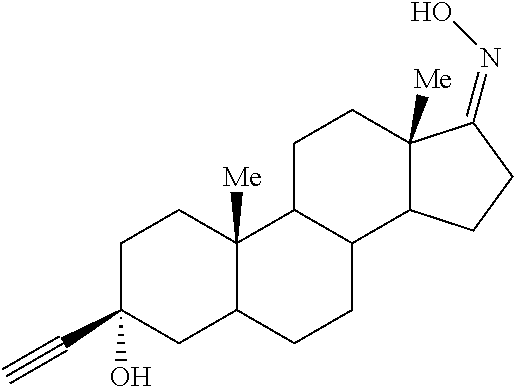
C1C2C(C3C([Me])(C1)C(=NO)CC3)CCC1C2([Me])CCC(C#C)(O)C1
